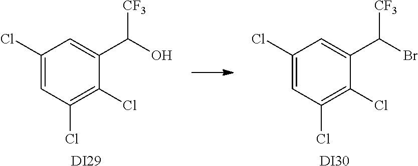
C1(Cl)=CC(Cl)=C(Cl)C(C(Br)[CF3])=C1.[DI30].C1(Cl)=CC(Cl)=C(Cl)C(C(O)[CF3])=C1.[DI29]
